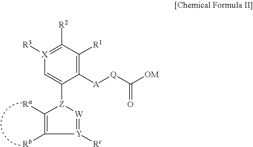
C1([A][Q]C([OM])=O)=C([R1])C([R2])=[X]([R3])C=C1[Z]1C([Ra])=C([Rb])[Y]([Rc])=[W]1
